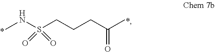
CNS(CCCC(C)=O)(=O)=O
